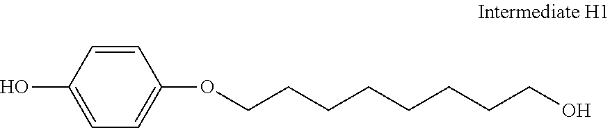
C1=CC(O)=CC=C1OCCCCCCCCO
